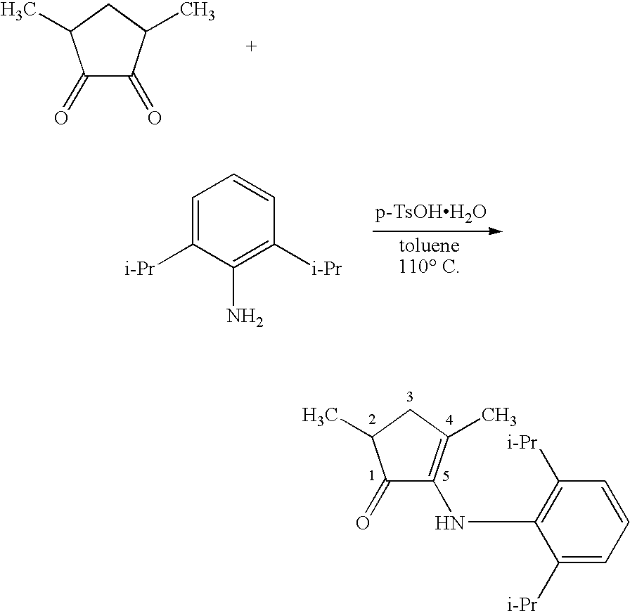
C1(=O)C(=O)C(C)CC1C.C1=C([i-Pr])C(N)=C([i-Pr])C=C1.C1(=O)C(NC2=C([i-Pr])C=CC=C2[i-Pr])=C(C)CC1C
